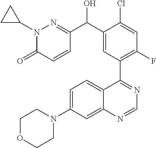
C1OCCN(C2=CC=C3C(=C2)N=CN=C3C2=C(F)C=C(Cl)C(C(C3=NN(C4CC4)C(=O)C=C3)O)=C2)C1
